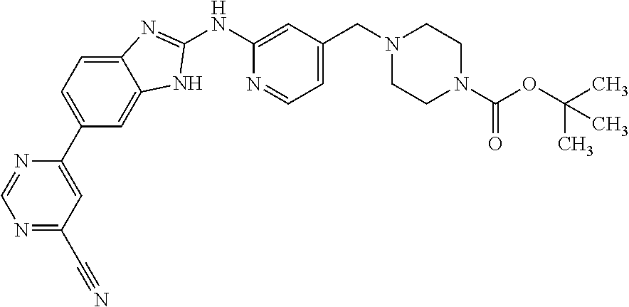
C1(NC2=CC(CN3CCN(C(OC(C)(C)C)=O)CC3)=CC=N2)=NC2=CC=C(C3=CC(C#N)=NC=N3)C=C2N1
